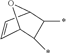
C1=CC2C(*)C(*)C1O2
